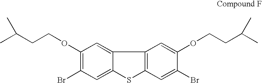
C1(OCCC(C)C)=C(Br)C=C2C(=C1)C1=C(S2)C=C(Br)C(OCCC(C)C)=C1
